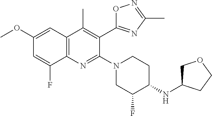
C1(OC)=CC2=C(N=C(N3CCC(NC4COCC4)C(F)C3)C(C3=NC(C)=NO3)=C2C)C(F)=C1
